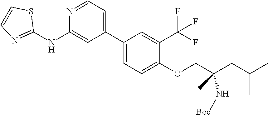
C1(NC2=CC(C3=CC=C(OCC(CC(C)C)(C)N[Boc])C(C(F)(F)F)=C3)=CC=N2)=NC=CS1
